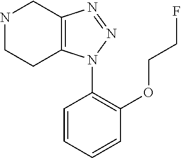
N1CCC2=C(C1)N=NN2C1=C(OCCF)C=CC=C1
